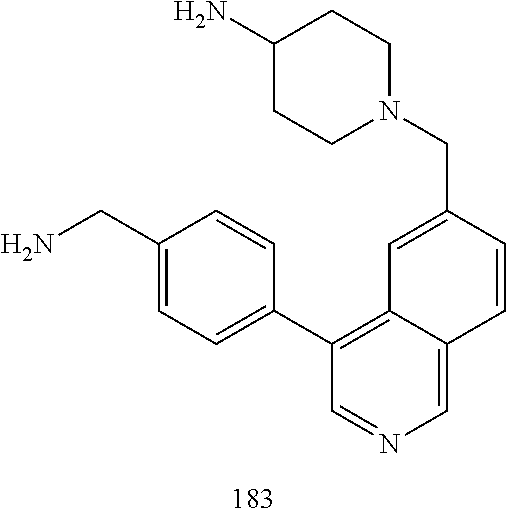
C1(N)CCN(CC2=CC3=C(C4=CC=C(CN)C=C4)C=NC=C3C=C2)CC1
